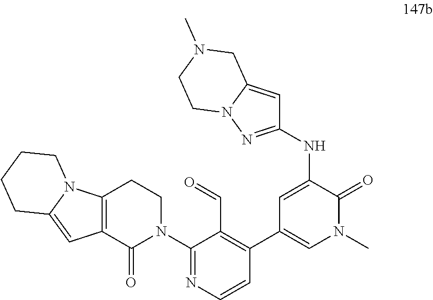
N(C1=CC(C2=C(C=O)C(N3CCC4=C(C3=O)C=C3N4CCCC3)=NC=C2)=CN(C)C1=O)C1=NN2C(=C1)CN(C)CC2
